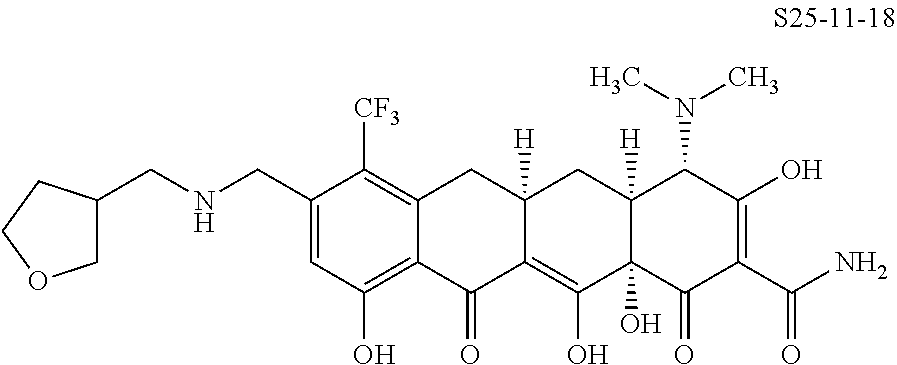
C1=C(CNCC2COCC2)C([CF3])=C2C(=C1O)C(=O)C1=C(O)C3(O)C([H])(CC1([H])C2)C(N(C)C)C(O)=C(C(N)=O)C3=O
